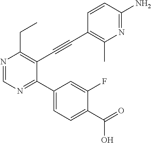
N1=C(N)C=CC(C#CC2=C(CC)N=CN=C2C2=CC=C(C(=O)O)C(F)=C2)=C1C
